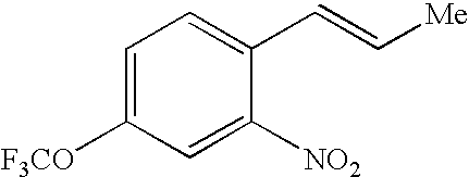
C1=C([F3CO])C=C([NO2])C(C=C[Me])=C1
